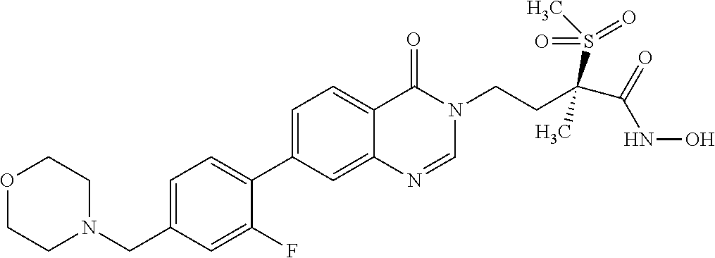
C1=C(CN2CCOCC2)C=C(F)C(C2=CC=C3C(=C2)N=CN(CCC(C(=O)NO)(S(C)(=O)=O)C)C3=O)=C1
